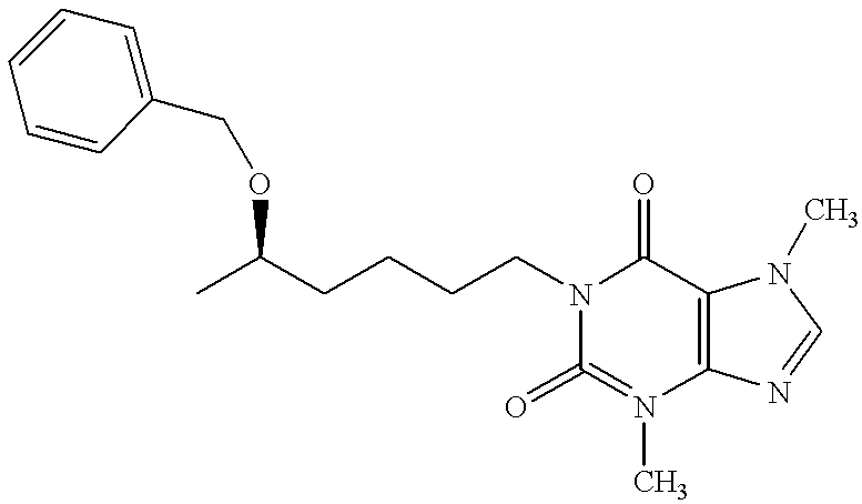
C(CCCCN1C(=O)C2=C(N(C)=C1=O)N=CN2C)(OCC1=CC=CC=C1)C
